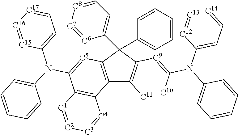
C12=C(C(C3=CC=[C8][C7]=[C6]3)(C3=CC=CC=C3)C([C9]=C([C10])N(C(=CC=[C14])[C12]=[C13])C3=CC=CC=C3)=C1[C11])[C5]=C(N(C1=CC=[C17][C16]=[C15]1)C1=CC=CC=C1)C1=C2[C4]=[C3][C2]=[C1]1
